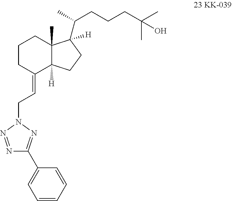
N1=NN(CC=C2C3([H])C(C)(CCC2)C(C(C)CCCC(C)(C)O)([H])CC3)N=C1C1=CC=CC=C1
